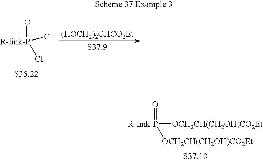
[(HOCH2)2CHCO2Et].[S37.9].[R-link-P](=O)(Cl)Cl.[R-link-P](=O)([OCH2CH(CH2OH)CO2Et])[OCH2CH(CH2OH)CO2Et]
